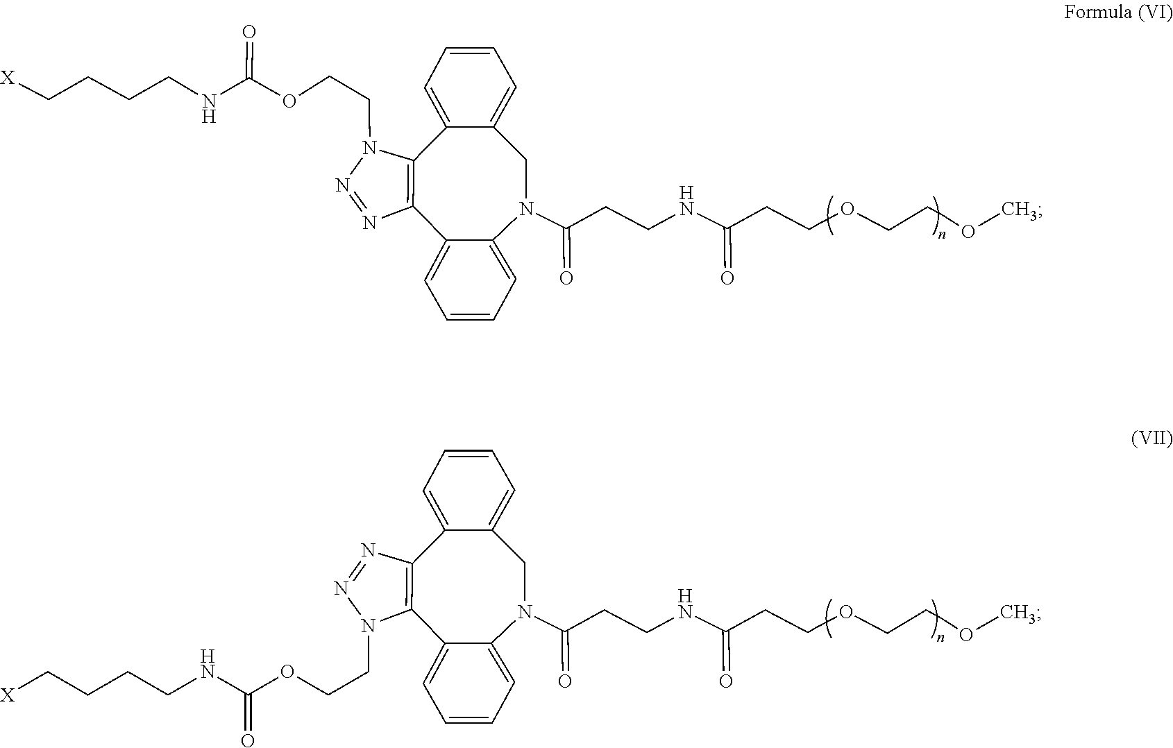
N1=NC2=C(N1CCOC(NCCCC[X])=O)C1=CC=CC=C1CN(C(=O)CCNC(=O)CCCOCCCOC)C1=CC=CC=C21.N1=NC2=C(N1CCOC(NCCCC[X])=O)C1=CC=CC=C1N(C(=O)CCNC(=O)CCCOCCCOC)CC1=CC=CC=C21
